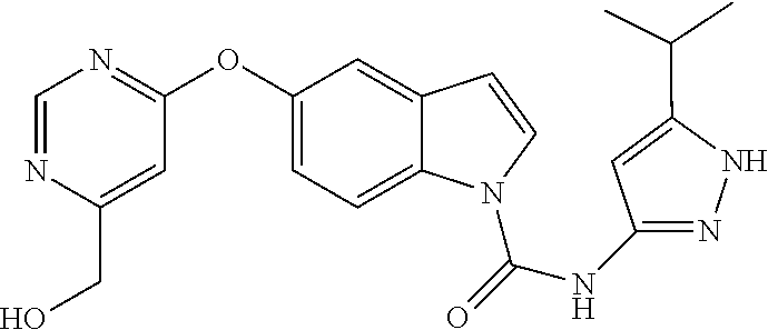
C1(OC2=NC=NC(CO)=C2)=CC=C2C(=C1)C=CN2C(=O)NC1=NNC(C(C)C)=C1
